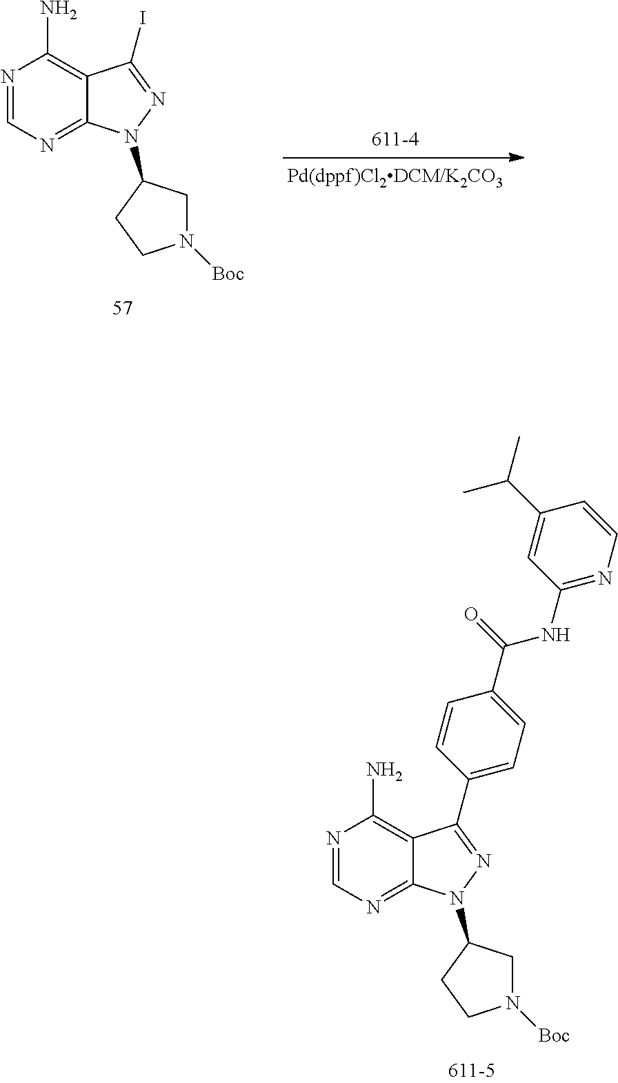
N1=CN=C2C(=C1N)C(I)=NN2C1CN([Boc])CC1.N1=CN=C2C(=C1N)C(C1=CC=C(C(NC3=NC=CC(C(C)C)=C3)=O)C=C1)=NN2C1CN([Boc])CC1
